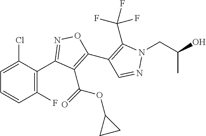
C1(C2=NOC(C3=C(C(F)(F)F)N(CC(O)C)N=C3)=C2C(=O)OC2CC2)=C(F)C=CC=C1Cl
